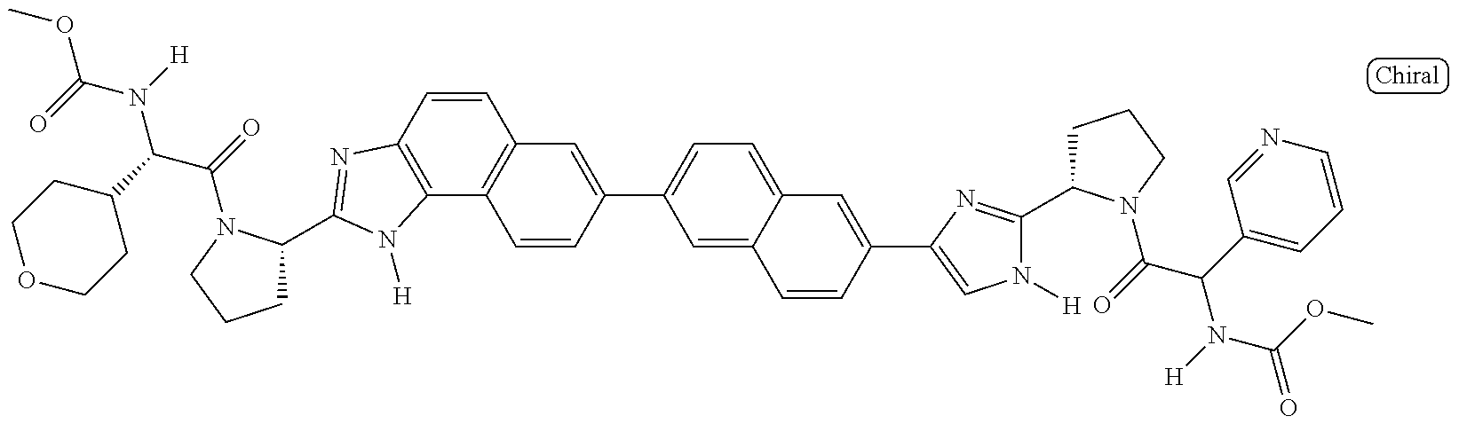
COC(=O)N(C(C(=O)N1C(C2=NC3=C(C4=C(C=C3)C=C(C3=CC=C5C(=C3)C=CC(C3=CN([H])C(C6CCCN6C(C(N(C(=O)OC)[H])C6=CC=CN=C6)=O)=N3)=C5)C=C4)N2[H])CCC1)C1CCOCC1)[H]
